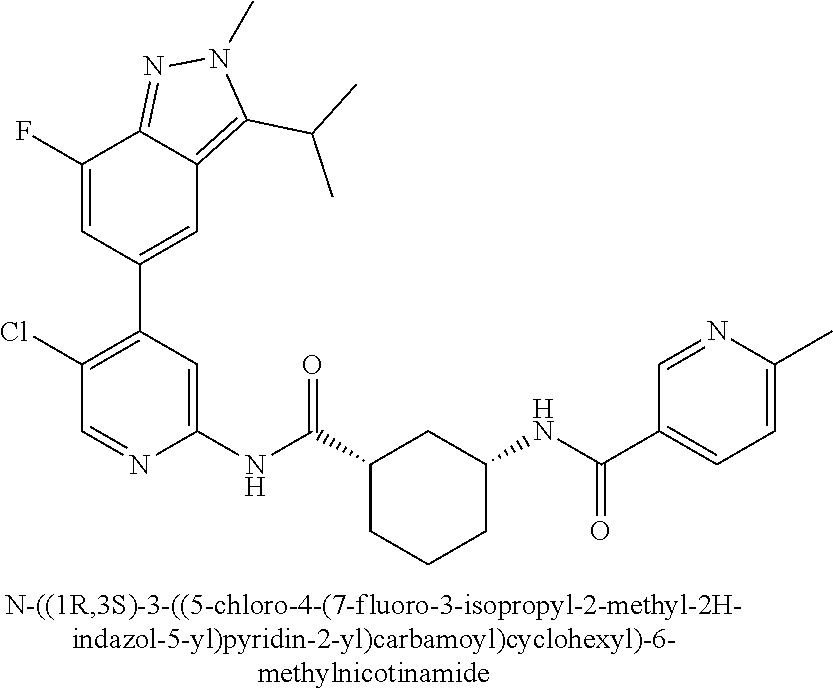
C1(F)=CC(C2=C(Cl)C=NC(NC(C3CCCC(NC(=O)C4=CC=C(C)N=C4)C3)=O)=C2)=CC2=C(C(C)C)N(C)N=C12
